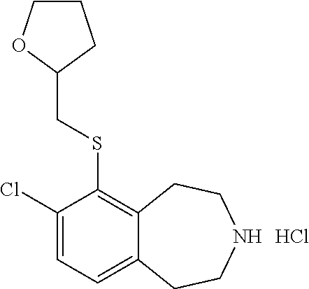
Cl.C1(Cl)=CC=C2C(=C1SCC1OCCC1)CCNCC2
